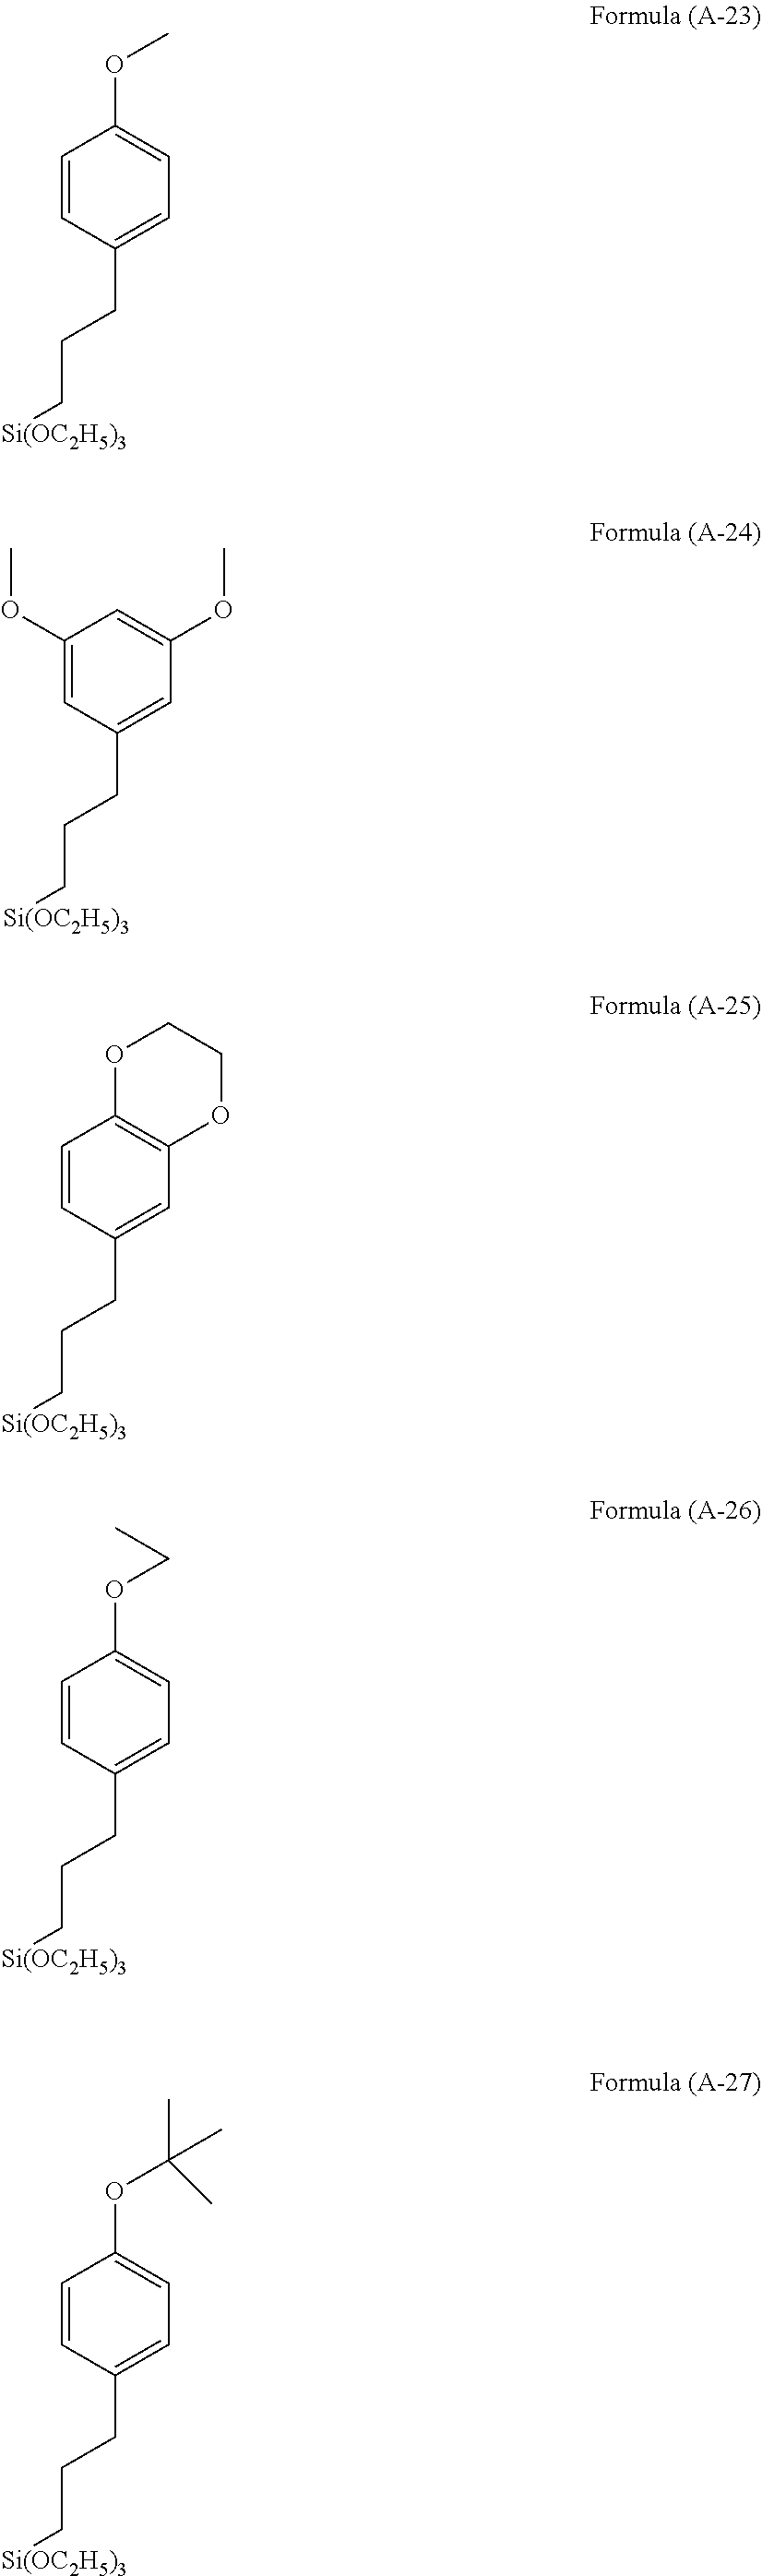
C1=CC(CCC[Si(OC2H5)3])=CC=C1OC.C1(OC)=CC(CCC[Si(OC2H5)3])=CC(OC)=C1.C1=CC(CCC[Si(OC2H5)3])=CC2=C1OCCO2.C1=CC(CCC[Si(OC2H5)3])=CC=C1OCC.C1=CC(CCC[Si(OC2H5)3])=CC=C1OC(C)(C)C
